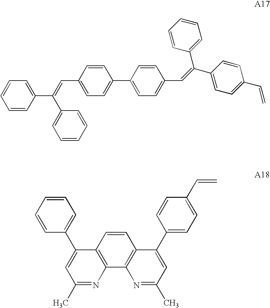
C1=CC=CC=C1C(C1=CC=CC=C1)=CC1=CC=C(C2=CC=C(C=C(C3=CC=C(C=C)C=C3)C3=CC=CC=C3)C=C2)C=C1.C1(C2=CC(C)=NC3=C2C=CC2=C3N=C(C)C=C2C2=CC=C(C=C)C=C2)=CC=CC=C1
